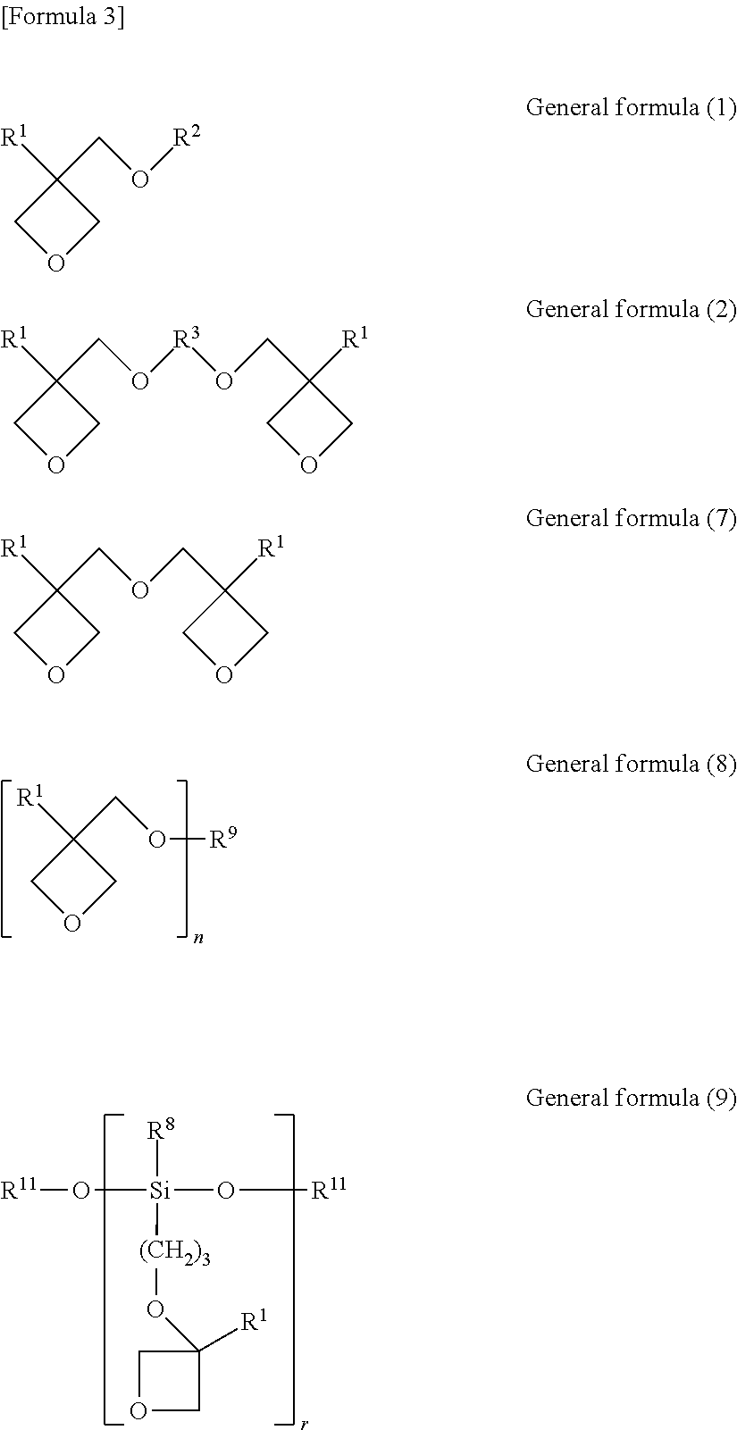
C1C([R1])(CO[R9])CO1.[R11]O[Si]([R8])([(CH2)3]OC1([R1])COC1)O[R11].C1C([R1])(CO[R2])CO1.C1C([R1])(CO[R3]OCC2([R1])COC2)CO1.C1C([R1])(COCC2([R1])COC2)CO1
